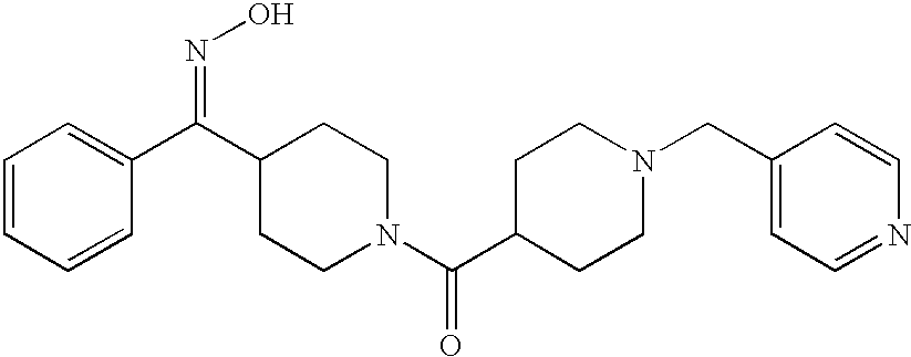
C1=CC=CC(C(=NO)C2CCN(C(=O)C3CCN(CC4=CC=NC=C4)CC3)CC2)=C1
